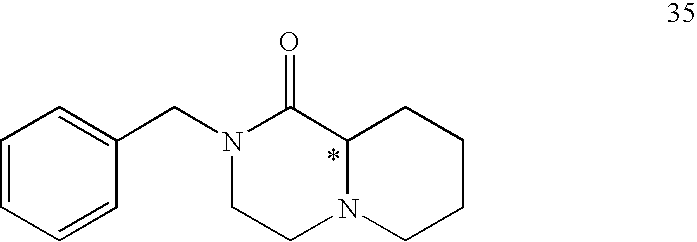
C1=CC=CC(CN2CCN3C(C2=O)CCCC3)=C1
